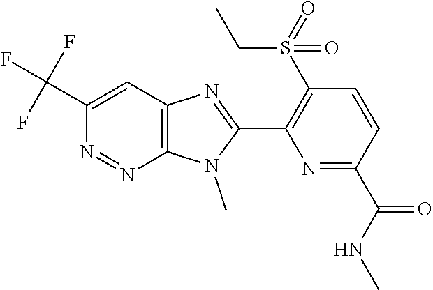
C1(C(F)(F)F)=CC2=C(N=N1)N(C)C(C1=C(S(CC)(=O)=O)C=CC(C(NC)=O)=N1)=N2
